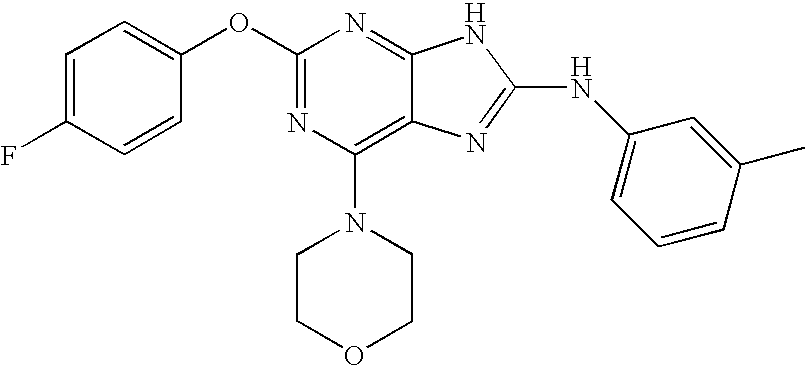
N1=C2C(=C(N3CCOCC3)N=C1OC1=CC=C(F)C=C1)N=C(NC1=CC=CC(C)=C1)N2
